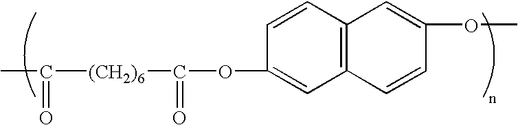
CC(=O)[(CH2)6]C(=O)OC1=CC2=C(C=C1)C=C(OC)C=C2
